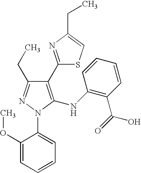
C1(C2=NC(CC)=CS2)=C(NC2=C(C(=O)O)C=CC=C2)N(C2=CC=CC=C2OC)N=C1CC
